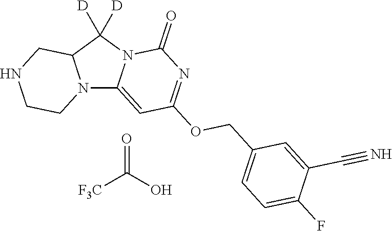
N12C3=CC(OCC4=CC=C(F)C(C#N)=C4)=NC(=O)N3C([D])([D])C1CNCC2.O=C([F3C])O
